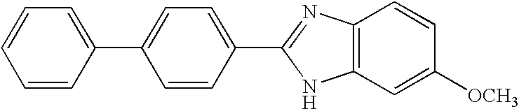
C1(C2=CC=CC=C2)=CC=C(C2=NC3=C(C=C([OCH3])C=C3)N2)C=C1
